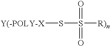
[Y(-POLY-X]SS([R)n])(=O)=O
